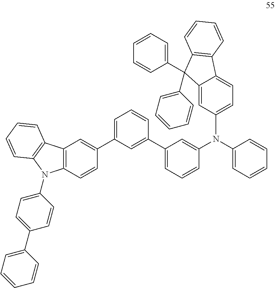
C12=C(C=CC(C3=CC=CC(C4=CC=CC(N(C5=CC=CC=C5)C5=CC=C6C(=C5)C(C5=CC=CC=C5)(C5=CC=CC=C5)C5=C6C=CC=C5)=C4)=C3)=C1)N(C1=CC=C(C3=CC=CC=C3)C=C1)C1=C2C=CC=C1
